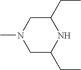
C1C(CC)NC(CC)CN1C
